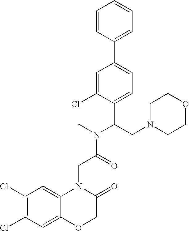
N1(CC(N(C)C(=O)CN2C3=CC(Cl)=C(Cl)C=C3OCC2=O)C2=CC=C(C3=CC=CC=C3)C=C2Cl)CCOCC1
